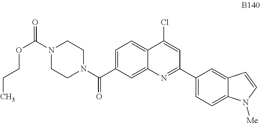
C1=C(C(N2CCN(C(=O)OCCC)CC2)=O)C=C2C(=C1)C(Cl)=CC(C1=CC=C3C(=C1)C=CN3[Me])=N2
